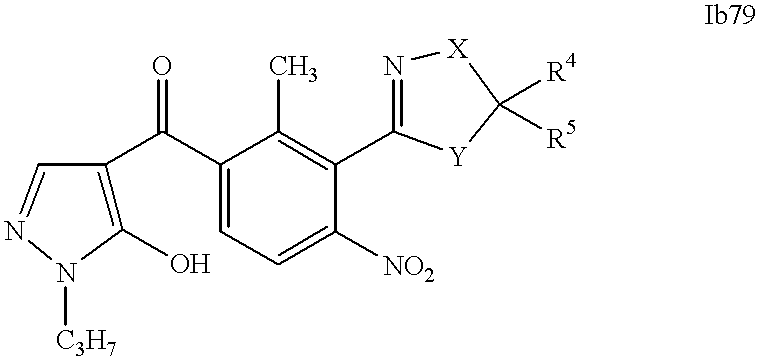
C1(O)=C(C(C2=CC=C([NO2])C(C3=N[X]C([R4])([R5])[Y]3)=C2C)=O)C=NN1[C3H7]
